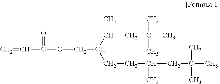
C=CC(OCC(C(CC(C)(C)C)C)CCC(CC(C)(C)C)C)=O
